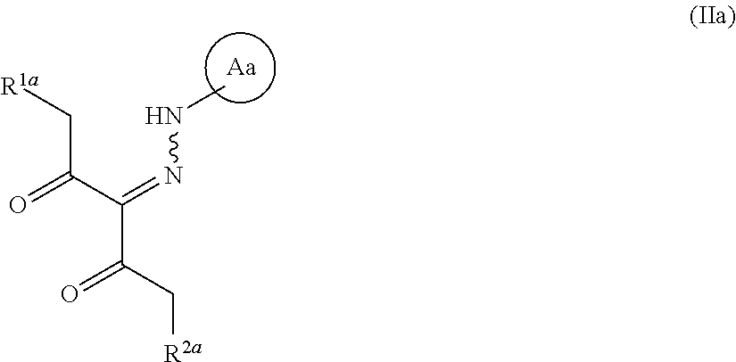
C(C(C(=NNC)C(C[R2a])=O)=O)[R1a].[Aa]
